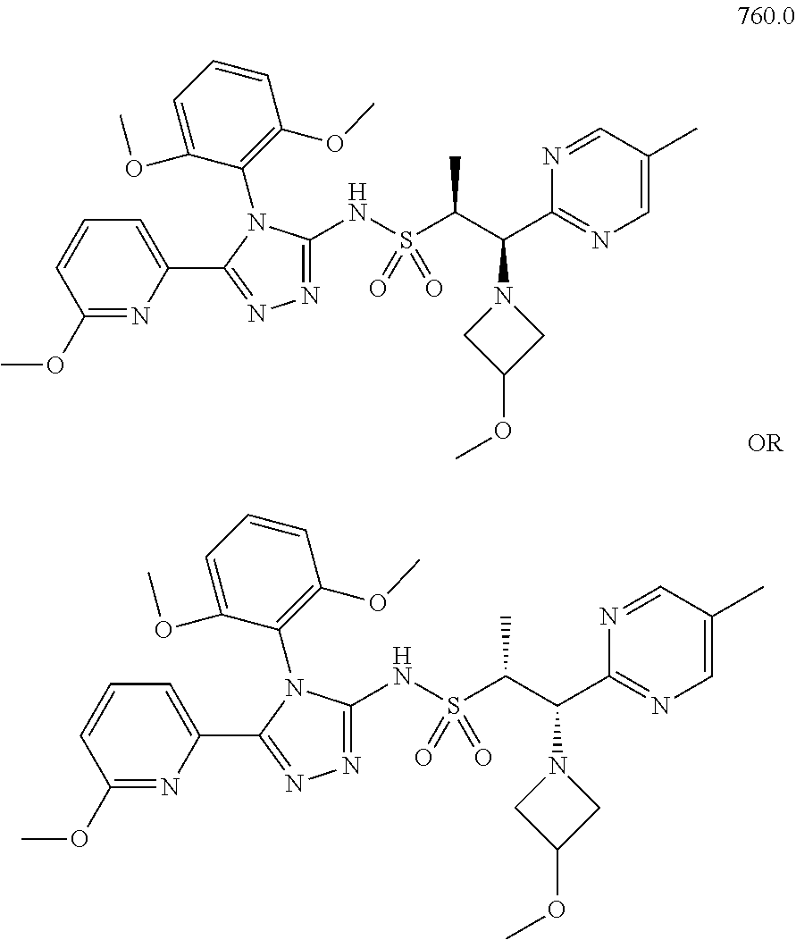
C1=CC(OC)=NC(C2=NN=C(NS(C(C(C3=NC=C(C)C=N3)N3CC(OC)C3)C)(=O)=O)N2C2=C(OC)C=CC=C2OC)=C1.C1=CC(OC)=NC(C2=NN=C(NS(C(C(C3=NC=C(C)C=N3)N3CC(OC)C3)C)(=O)=O)N2C2=C(OC)C=CC=C2OC)=C1
